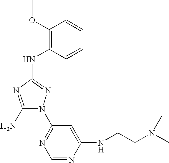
C1(N)=NC(NC2=C(OC)C=CC=C2)=NN1C1=NC=NC(NCCN(C)C)=C1
